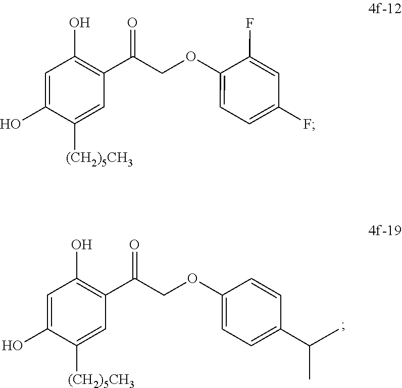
C1=C(O)C([(CH2)5CH3])=CC(C(COC2=CC=C(F)C=C2F)=O)=C1O.C1=C(O)C([(CH2)5CH3])=CC(C(COC2=CC=C(C(C)C)C=C2)=O)=C1O
